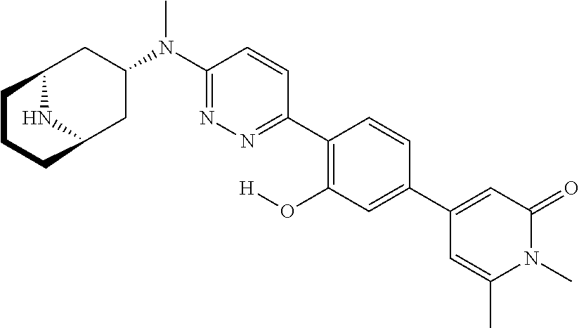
C1(C2=CC(O[H])=C(C3=NN=C(N(C)C4CC5NC(C4)CCC5)C=C3)C=C2)=CC(=O)N(C)C(C)=C1
